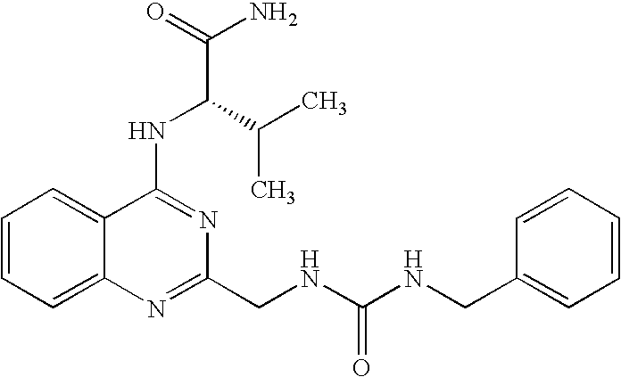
C1=CC=C2C(=C1)C(NC(C(N)=O)C(C)C)=NC(CNC(NCC1=CC=CC=C1)=O)=N2
